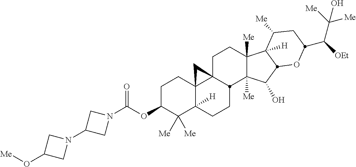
C1C(OC(N2CC(N3CC(O[Me])C3)C2)=O)C([Me])([Me])C2([H])C3(C1)C1(CCC4([Me])C([Me])(C(O)C5C4([H])C([Me])CC(C([OEt])C([Me])([Me])O)O5)C1CC2)C3
